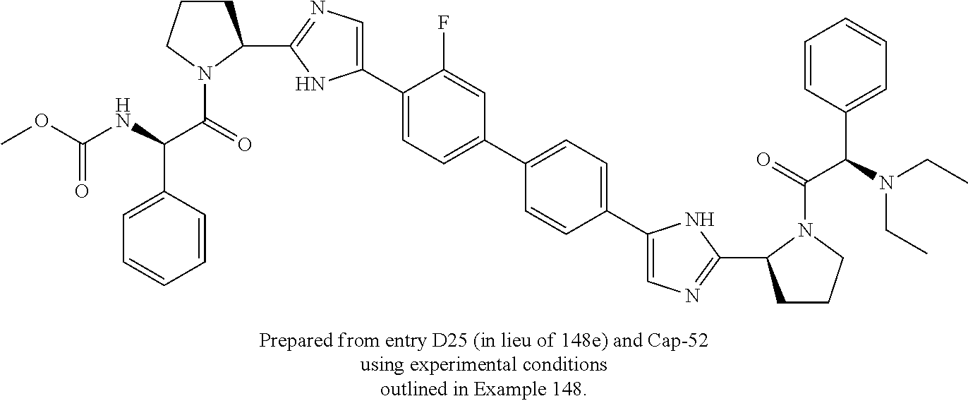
C1(C2CCCN2C(=O)C(NC(OC)=O)C2=CC=CC=C2)=NC=C(C2=CC=C(C3=CC=C(C4=CN=C(C5CCCN5C(=O)C(N(CC)CC)C5=CC=CC=C5)N4)C=C3)C=C2F)N1
